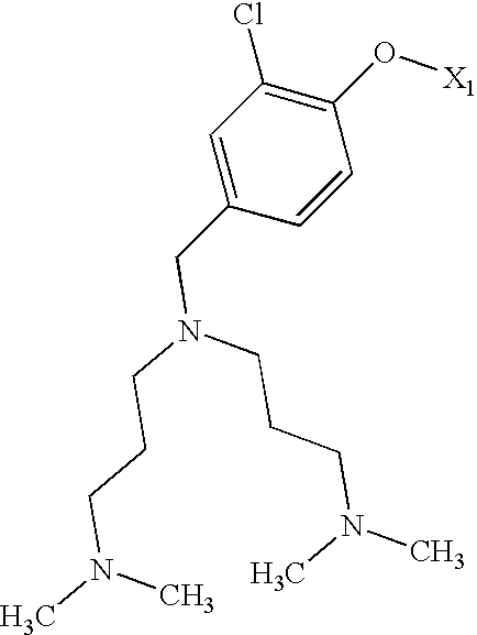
C1=C(CN(CCCN(C)C)CCCN(C)C)C=CC(O[X1])=C1Cl
